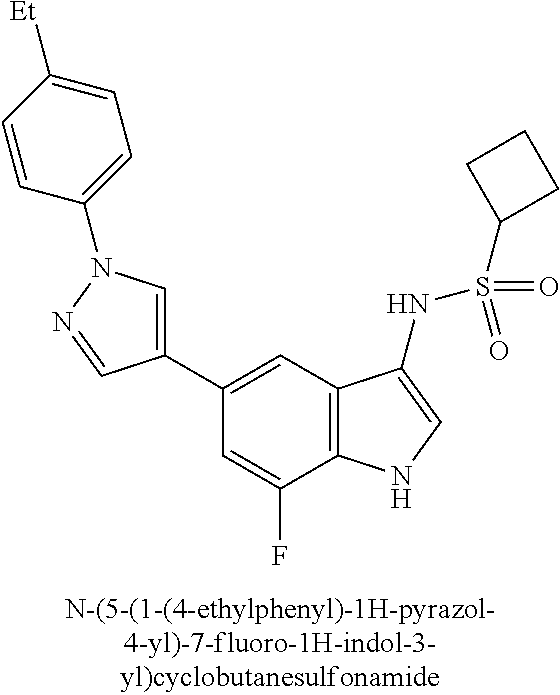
C1(C2=CN(C3=CC=C([Et])C=C3)N=C2)=CC2=C(C(F)=C1)NC=C2NS(=O)(=O)C1CCC1
